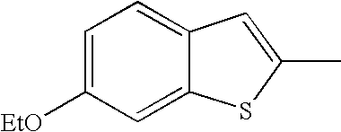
C1=C([EtO])C=C2C(=C1)C=C(C)S2
